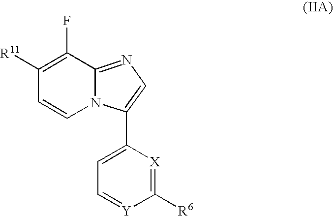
C1([R11])=C(F)C2=NC=C(C3=CC=[Y]C([R6])=[X]3)N2C=C1
